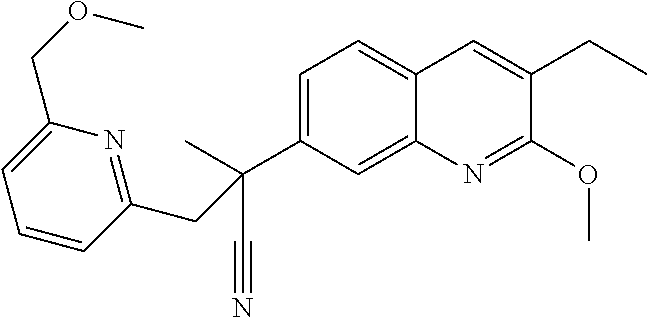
C1=C(C(C#N)(C)CC2=NC(COC)=CC=C2)C=C2C(=C1)C=C(CC)C(OC)=N2
